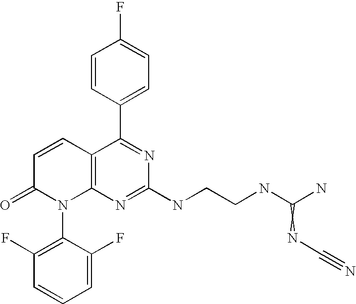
C12=C(N=C(NCCNC(N)=NC#N)N=C1C1=CC=C(F)C=C1)N(C1=C(F)C=CC=C1F)C(=O)C=C2
